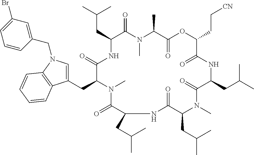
C(C1C(=O)N(C)C(C)C(=O)OC(CC[CN])C(=O)NC(CC(C)C)C(=O)N(C)C(CC(C)C)C(=O)NC(CC(C)C)C(=O)N(C)C(CC2=CN(CC3=CC(Br)=CC=C3)C3=C2C=CC=C3)C(=O)N1)C(C)C
